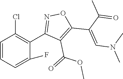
C1=CC=C(F)C(C2=NOC(C(C(C)=O)=CN(C)C)=C2C(=O)OC)=C1Cl
